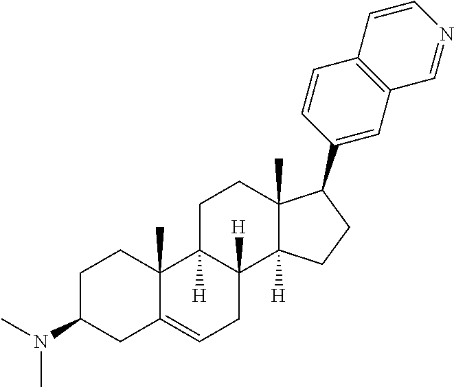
C1C(N(C)C)CC2=CCC3([H])C([H])(C2(C)C1)CCC1(C)C3([H])CCC1C1=CC2=C(C=C1)C=CN=C2
